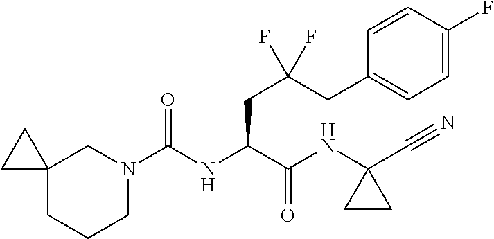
C12(CN(C(NC(C(NC3(C#N)CC3)=O)CC(CC3=CC=C(F)C=C3)(F)F)=O)CCC1)CC2
